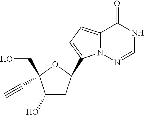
C12=CC=C(C3CC(O)C(CO)(C#C)O3)N1N=CNC2=O
